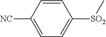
[SO2](C1=CC=C([CN])C=C1)C
